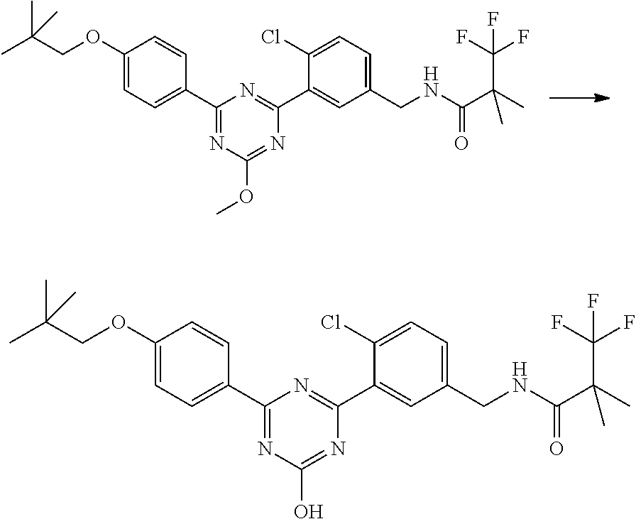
N1=C(C2=CC=C(OCC(C)(C)C)C=C2)N=C(C2=CC(CNC(=O)C(C(F)(F)F)(C)C)=CC=C2Cl)N=C1OC.N1=C(C2=CC=C(OCC(C)(C)C)C=C2)N=C(C2=CC(CNC(=O)C(C(F)(F)F)(C)C)=CC=C2Cl)N=C1O
